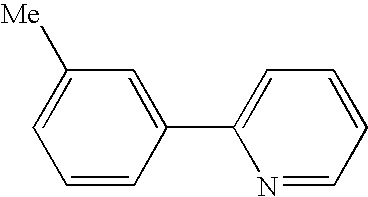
C1([Me])=CC=CC(C2=CC=CC=N2)=C1
